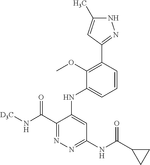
N(C(C1=NN=C(NC(C2CC2)=O)C=C1NC1=CC=CC(C2=NNC(C)=C2)=C1OC)=O)[D3C]
